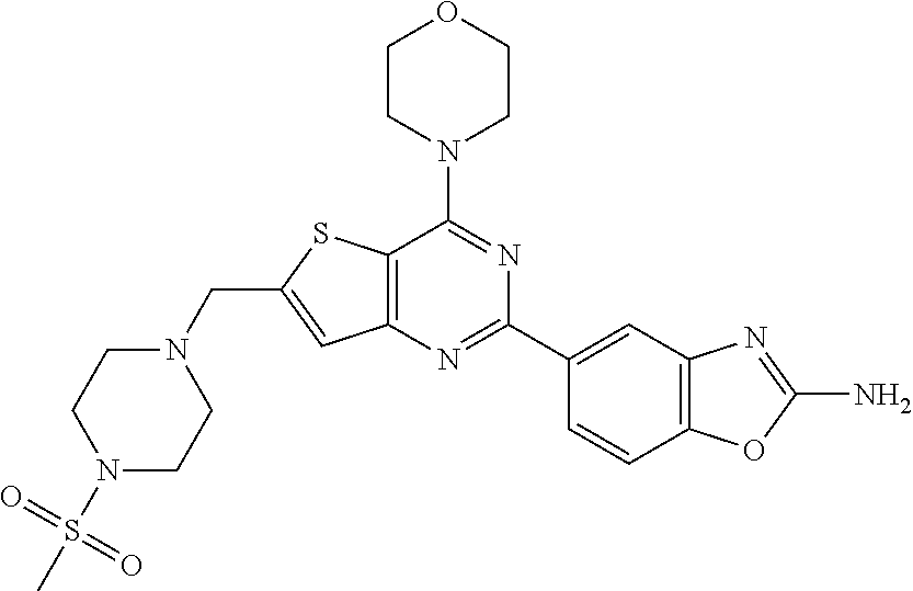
N1(S(C)(=O)=O)CCN(CC2=CC3=C(S2)C(N2CCOCC2)=NC(C2=CC4=C(C=C2)OC(N)=N4)=N3)CC1
